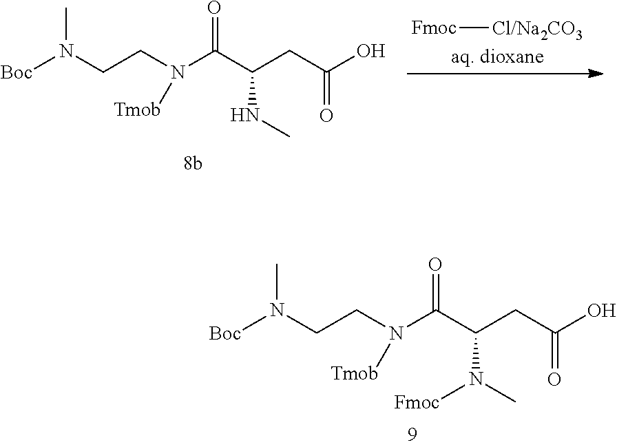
[Fmoc][Cl/Na2CO3].[Boc]N(CCN(C(C(CC(O)=O)NC)=O)[Tmob])C.[Boc]N(CCN(C(C(CC(O)=O)N(C)[Fmoc])=O)[Tmob])C
